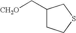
C1(C[CH2O])CCSC1
